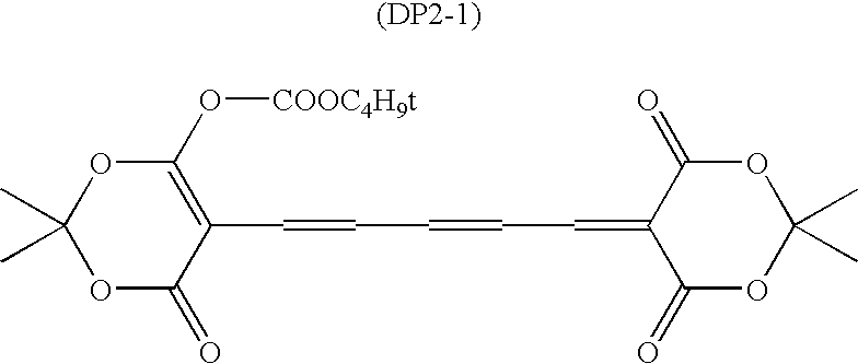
O1C(=O)C(C=CC=CC=C2C(=O)OC(C)(C)OC2=O)=C(O[COOC4H9t])OC1(C)C
